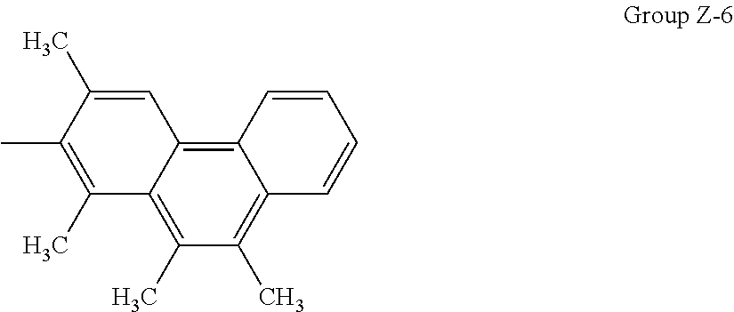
C12=C3C(=C(C)C(C)=C1C=CC=C2)C(C)=C(C)C(C)=C3
